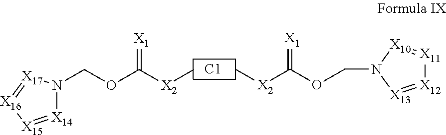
C(OC([X2]C)=[X1])N1[X14]=[X15][X16]=[X17]1.[C1].[X12]1=[X13]N(COC([X2]C)=[X1])[X10]=[X11]1
